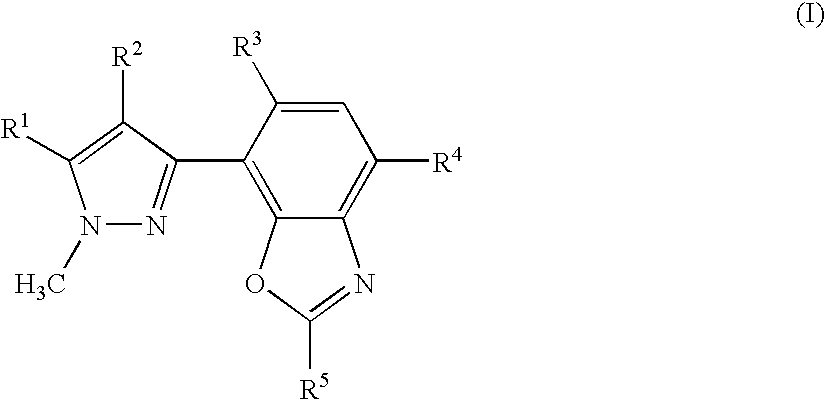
N1(C)N=C(C2=C3C(=C([R4])C=C2[R3])N=C([R5])O3)C([R2])=C1[R1]
